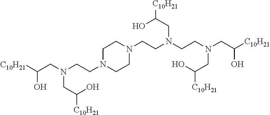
C(C(O)[C10H21])N(CCN(CC(O)[C10H21])CCN1CCN(CCN(CC([C10H21])O)CC(O)[C10H21])CC1)CC(O)[C10H21]
